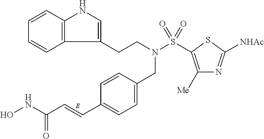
C12=C(C=CC=C1)NC=C2CCN(CC1=CC=C(C=CC(=O)NO)C=C1)S(C1=C([Me])N=C([NHAc])S1)(=O)=O
